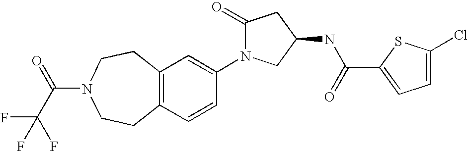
C12=C(C=CC(N3C(=O)CC(NC(C4=CC=C(Cl)S4)=O)C3)=C1)CCN(C(C(F)(F)F)=O)CC2
